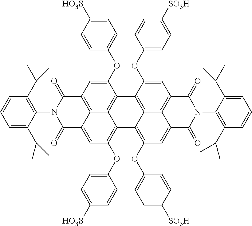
C1(OC2=CC=C([HO3S])C=C2)=CC2=C3C4=C1C1=C5C6=C(C=C1OC1=CC=C([SO3H])C=C1)C(=O)N(C1=C(C(C)C)C=CC=C1C(C)C)C(=O)C6=CC(OC1=CC=C([SO3H])C=C1)=C5C4=C(OC1=CC=C([HO3S])C=C1)C=C3C(=O)N(C1=C(C(C)C)C=CC=C1C(C)C)C2=O
